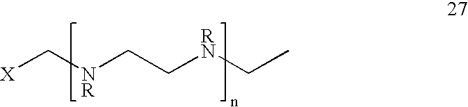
[X]C[NR]CC[RN]CC
